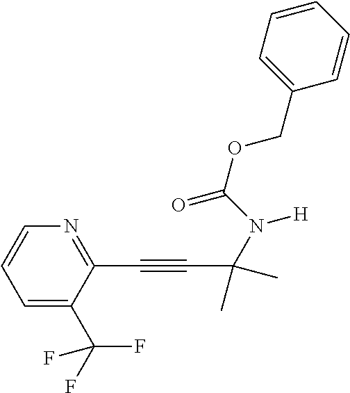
C1=CC=CC=C1COC(=O)N([H])C(C#CC1=NC=CC=C1C(F)(F)F)(C)C
